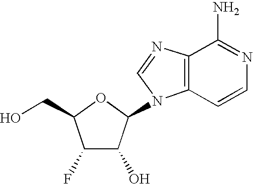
C1(F)C(O)C(N2C3=C(N=C2)C(N)=NC=C3)OC1CO
